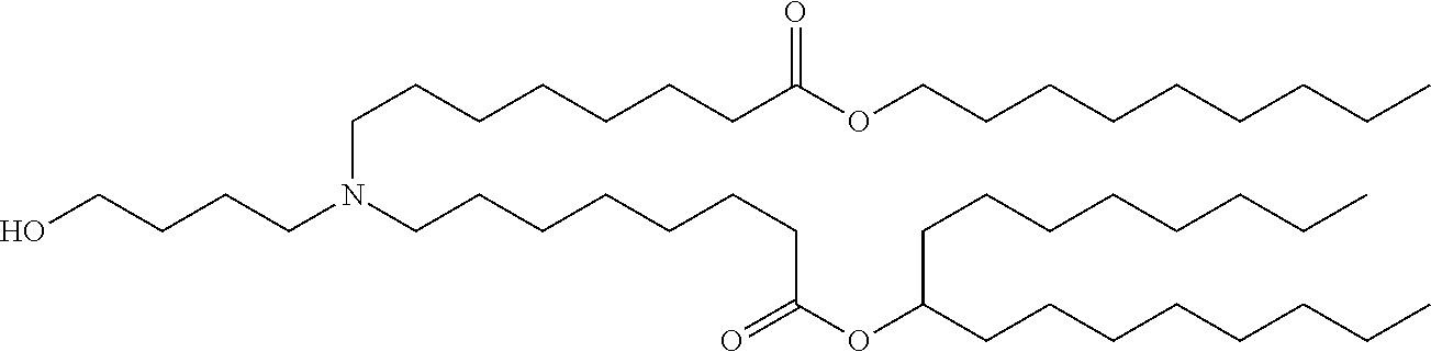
C(CCC)CCCCCOC(CCCCCCCN(CCCCO)CCCCCCCC(=O)OC(CCCCCCCC)CCCCCCCC)=O
